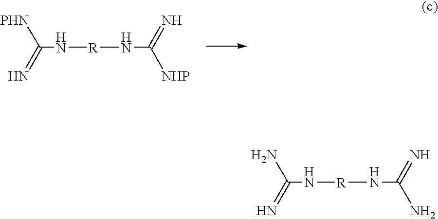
C([PHN])(=N)N[R]NC(=N)[NHP].C(N)(=N)N[R]NC(=N)N
